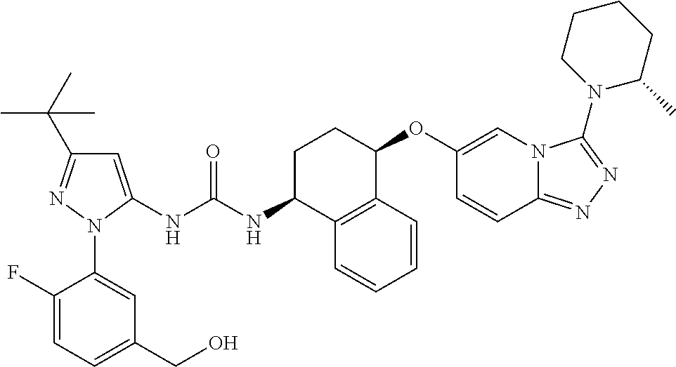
C1=C(NC(NC2C3=C(C(OC4=CN5C(=NN=C5N5C(C)CCCC5)C=C4)CC2)C=CC=C3)=O)N(C2=CC(CO)=CC=C2F)N=C1C(C)(C)C
